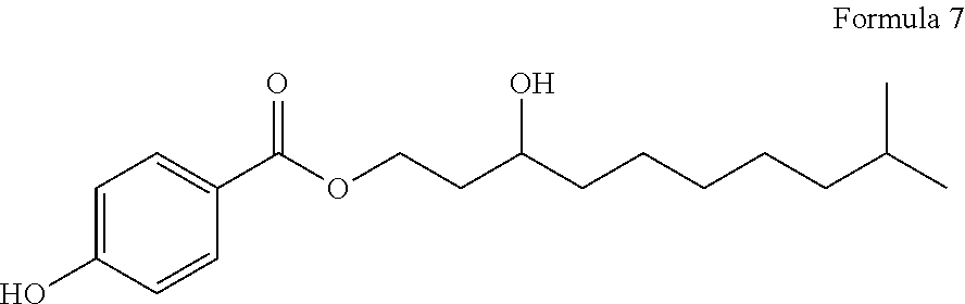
C1=CC(O)=CC=C1C(OCCC(CCCCCC(C)C)O)=O
